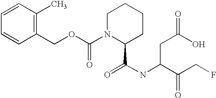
C1=CC(C)=C(COC(N2C(C(NC(C(CF)=O)CC(=O)O)=O)CCCC2)=O)C=C1
